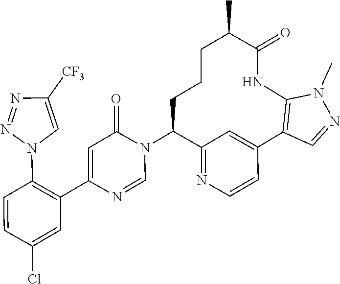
C1=NC(C2=C(N3C=C([CF3])N=N3)C=CC(Cl)=C2)=CC(=O)N1C1C2=NC=CC(=C2)C2=C(N(C)N=C2)NC(=O)C(C)CCC1
